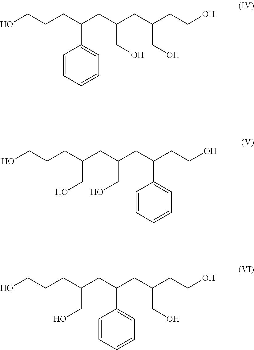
OCCCC(CC(CC(CCO)CO)CO)C1=CC=CC=C1.C(CC(CC(CCO)C1=CC=CC=C1)CO)(CCCO)CO.C(CC(CC(CCO)CO)C1=CC=CC=C1)(CCCO)CO
